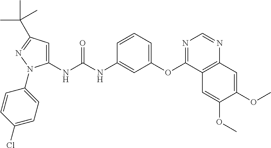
C1(NC(NC2=CC(OC3=NC=NC4=C3C=C(OC)C(OC)=C4)=CC=C2)=O)=CC(C(C)(C)C)=NN1C1=CC=C(Cl)C=C1
